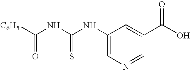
[C6H5]C(NC(NC1=CN=CC(C(O)=O)=C1)=S)=O
